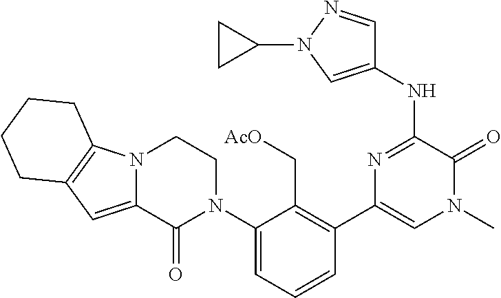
N1=C(NC2=CN(C3CC3)N=C2)C(=O)N(C)C=C1C1=C(C[AcO])C(N2CCN3C(=CC4=C3CCCC4)C2=O)=CC=C1
